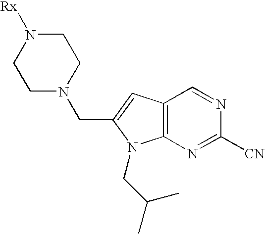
C12=C(C=C(CN3CCN([Rx])CC3)N1CC(C)C)C=NC([CN])=N2
